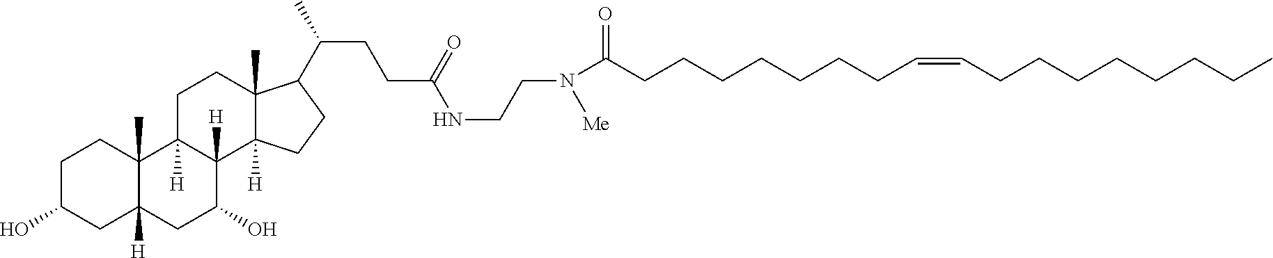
C1C(O)CC2([H])C(C)(C1)C1([H])C([H])(C(O)C2)C2([H])C(C)(CC1)C(C(CCC(=O)NCCN(C(CCCCCCCC=CCCCCCCCC)=O)[Me])C)CC2
